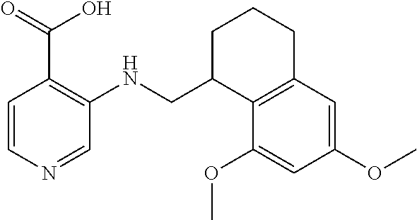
C1(OC)=CC(OC)=CC2=C1C(CNC1=C(C(O)=O)C=CN=C1)CCC2
